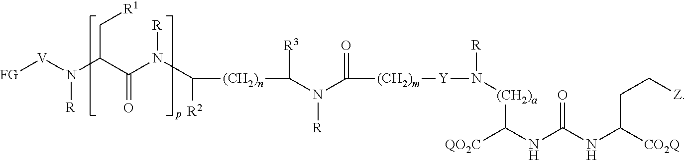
[FG][V]N(C(C(N(C([R2])[(CH2)n]C([R3])N(C([(CH2)m][Y]N([(CH2)a]C(NC(NC([CO2Q])CC[Z])=O)[QO2C])[R])=O)[R])[R])=O)C[R1])[R]
